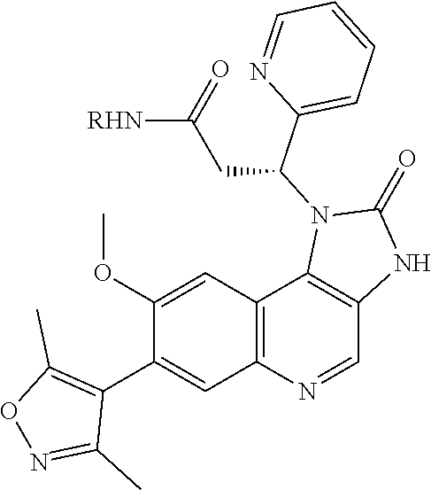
C1=NC(C(N2C3=C(C=NC4=C3C=C(OC)C(C3=C(C)ON=C3C)=C4)NC2=O)CC([RHN])=O)=CC=C1
